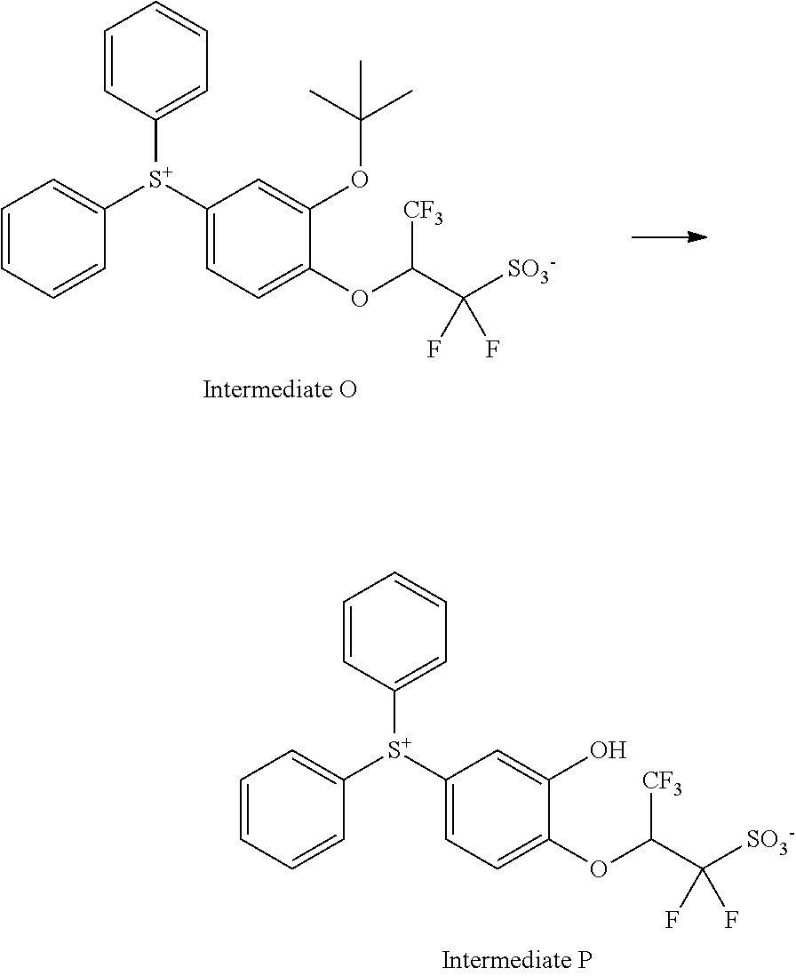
C1=CC=CC([S+](C2=CC=C(OC(C([SO3-])(F)F)[CF3])C(O)=C2)C2=CC=CC=C2)=C1.C1=CC=CC([S+](C2=CC=C(OC(C([SO3-])(F)F)[CF3])C(OC(C)(C)C)=C2)C2=CC=CC=C2)=C1
